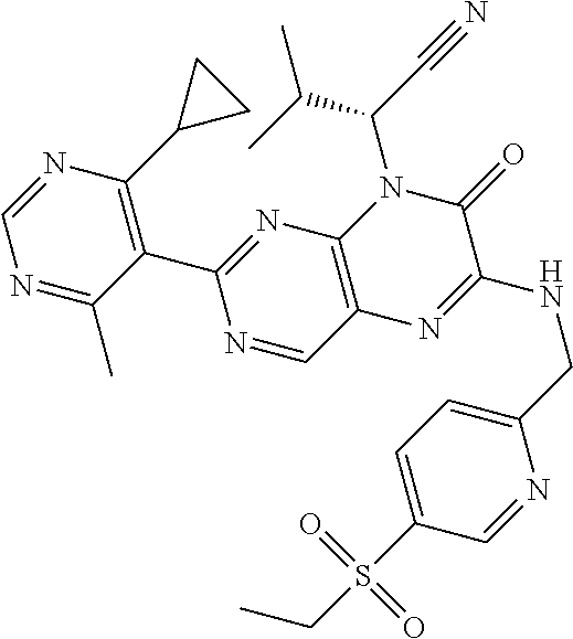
C1=NC(C2CC2)=C(C2=NC3=C(C=N2)N=C(NCC2=CC=C(S(CC)(=O)=O)C=N2)C(=O)N3C(C#N)C(C)C)C(C)=N1
